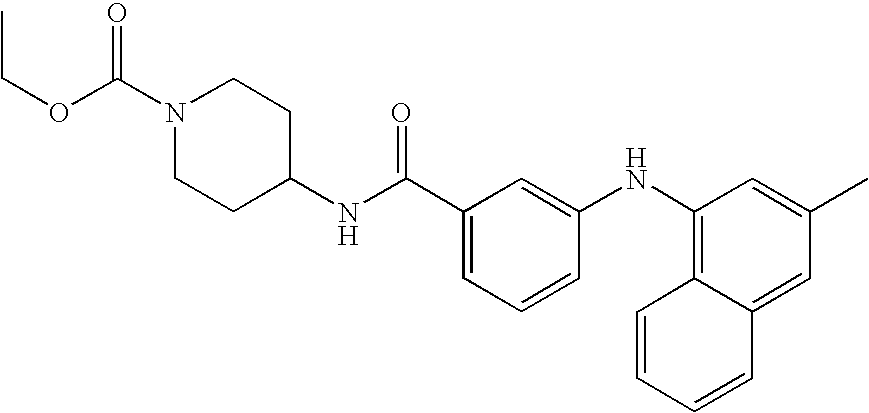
CCOC(N1CCC(NC(C2=CC=CC(NC3=C4C(=CC(C)=C3)C=CC=C4)=C2)=O)CC1)=O
